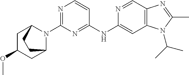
C1(N2C3CC(OC)CC2CC3)=NC=CC(NC2=CC3=C(C=N2)N=C(C)N3C(C)C)=N1
